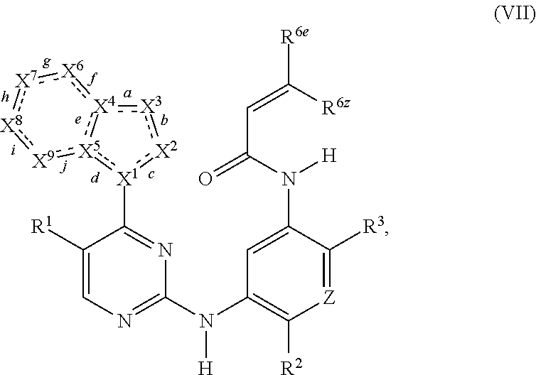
[X1]1(C2=NC(N(C3=C([R2])[Z]=C([R3])C(N(C(=O)C=C([R6z])[R6e])[H])=C3)[H])=NC=C2[R1]):[X2]:[X3]:[X4]2:[X5]:1:[X9]:[X8]:[X7]:[X6]:2
